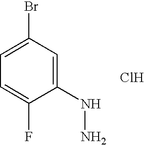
C1=C(Br)C=C(NN)C(F)=C1.Cl
